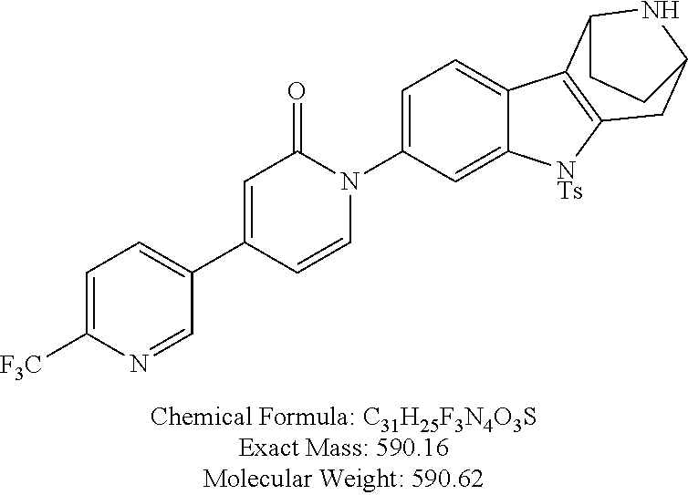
C1=C([F3C])N=CC(C2=CC(=O)N(C3=CC=C4C(=C3)[NTs]C3=C4C4NC(C3)CC4)C=C2)=C1
